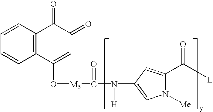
C1=CC2=C(C=C1)C(O[M5]C(=O)N([H])C1=CN([Me])C(C(=O)[L])=C1)=CC(=O)C2=O
